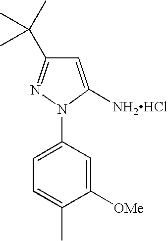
C1=C(N2C([NH2HCl])=CC(C(C)(C)C)=N2)C=C([OMe])C(C)=C1
